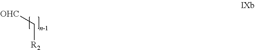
C([R2])[OHC]
